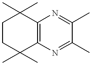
C12=C(N=C(C)C(C)=N1)C(C)(C)CCC2(C)C
